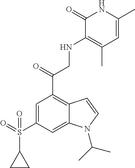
S(C1=CC(C(CNC2=C(C)C=C(C)NC2=O)=O)=C2C(=C1)N(C(C)C)C=C2)(=O)(C1CC1)=O
